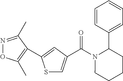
S1C=C(C(=O)N2CCCCC2C2=CC=CC=C2)C=C1C1=C(C)ON=C1C
